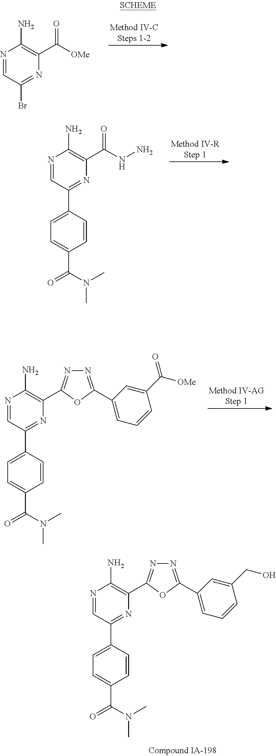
N1=CC(Br)=NC(C([OMe])=O)=C1N.N1=CC(C2=CC=C(C(=O)N(C)C)C=C2)=NC(C(NN)=O)=C1N.N1=CC(C2=CC=C(C(=O)N(C)C)C=C2)=NC(C2=NN=C(C3=CC=CC(C([OMe])=O)=C3)O2)=C1N.N1=CC(C2=CC=C(C(=O)N(C)C)C=C2)=NC(C2=NN=C(C3=CC=CC(CO)=C3)O2)=C1N
